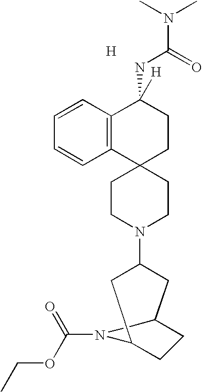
[H].C1CN(C2CC3CCC(C2)N3C(=O)OCC)CCC12CCC(NC(=O)N(C)C)([H])C1=C2C=CC=C1
